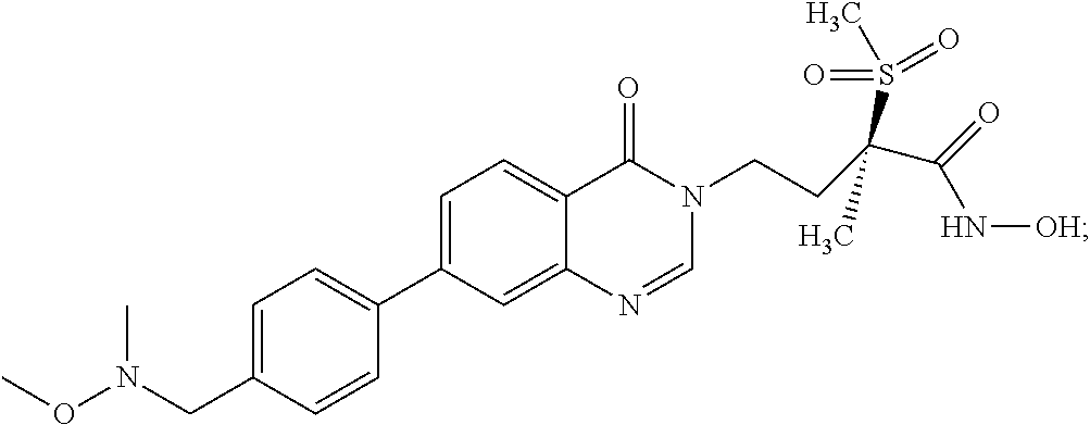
C1=C(CN(OC)C)C=CC(C2=CC=C3C(=C2)N=CN(CCC(C(=O)N[OH])(S(=O)(=O)C)C)C3=O)=C1
